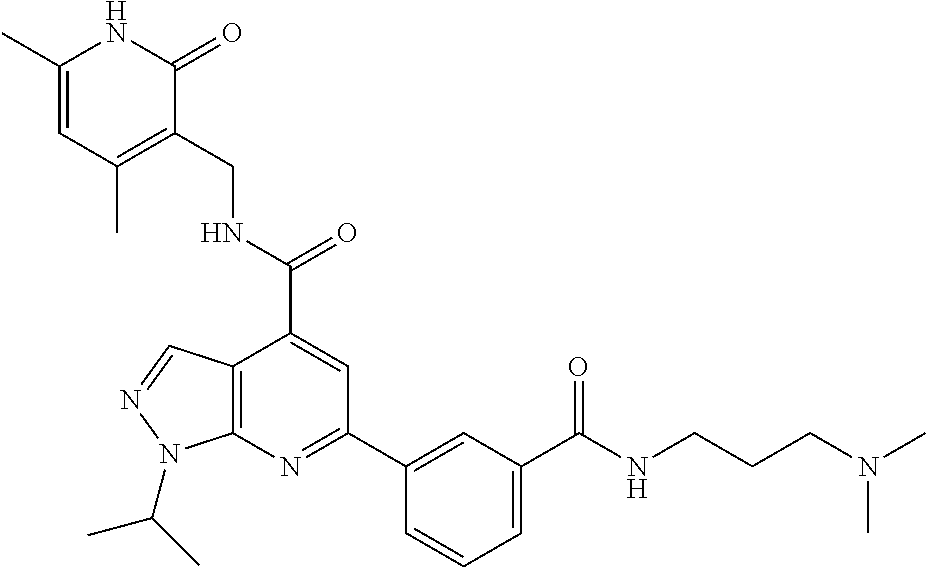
C12=C(N=C(C3=CC(C(NCCCN(C)C)=O)=CC=C3)C=C1C(=O)NCC1=C(C)C=C(C)NC1=O)N(C(C)C)N=C2
